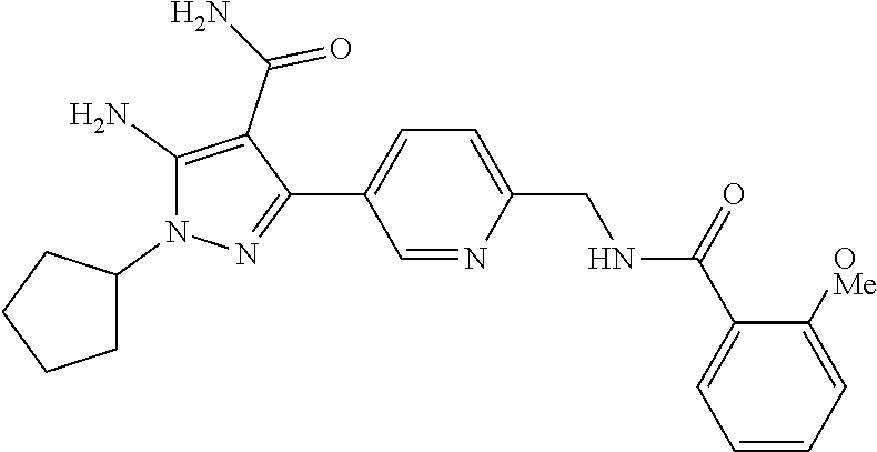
C1(C2=CC=C(CNC(C3=CC=CC=C3[OMe])=O)N=C2)=NN(C2CCCC2)C(N)=C1C(N)=O
